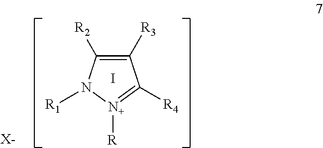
C1([R3])=C([R2])N([R1])[N+]([R])=C1[R4].[X-].I
